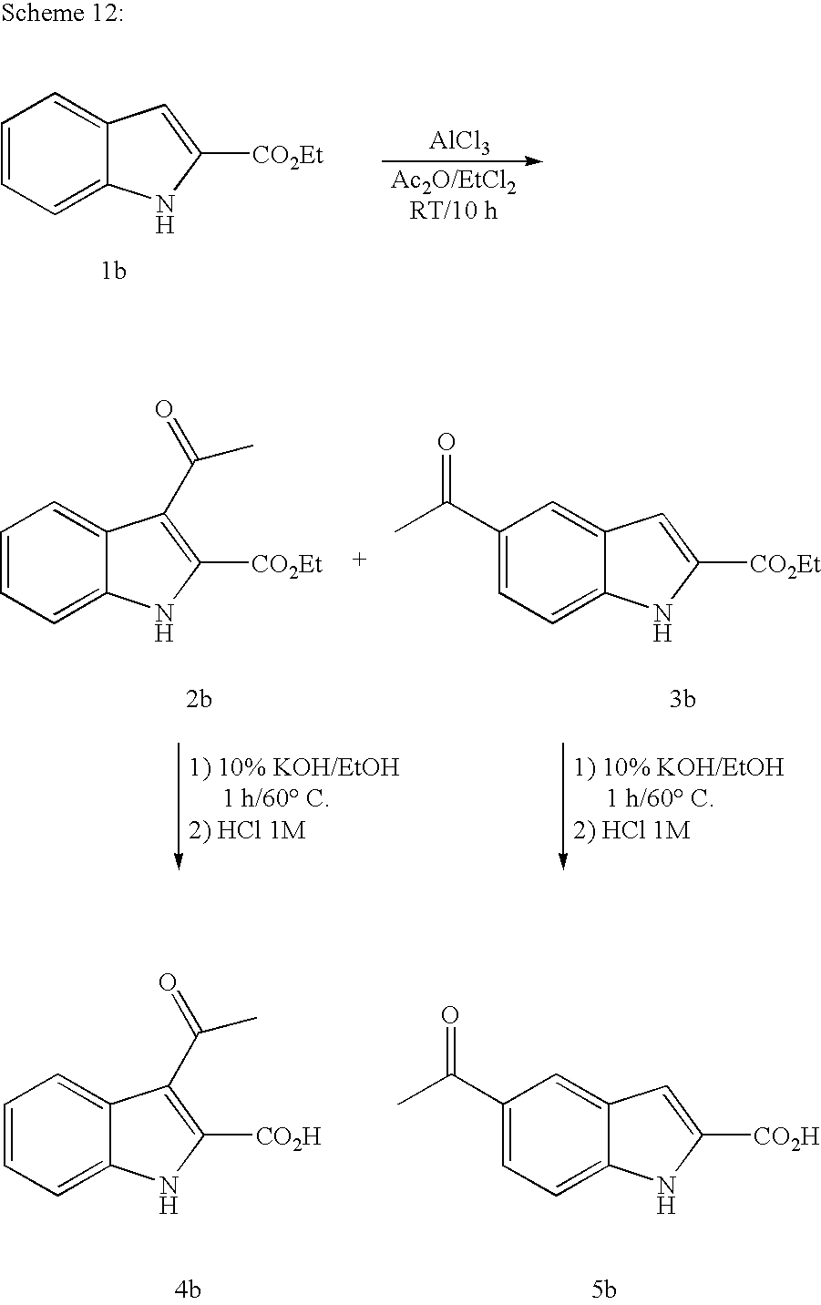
C1=CC=C2C(=C1)C=C([CO2Et])N2.[AlCl3].C1=CC=C2C(=C1)C(C(=O)C)=C([CO2Et])N2.C1(C(=O)C)=CC=C2C(=C1)C=C([CO2Et])N2.C1=CC=C2C(=C1)C(C(=O)C)=C([CO2H])N2.C1(C(=O)C)=CC=C2C(=C1)C=C([CO2H])N2
